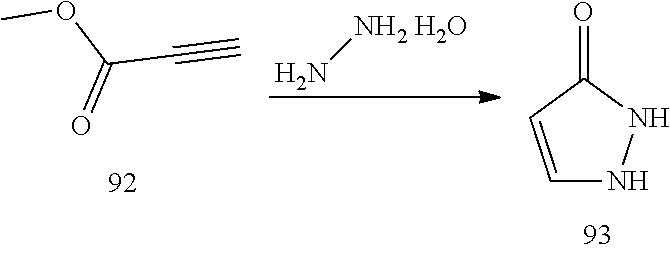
COC(C#C)=O.[NH2 H2O]N.C1=CC(=O)NN1
